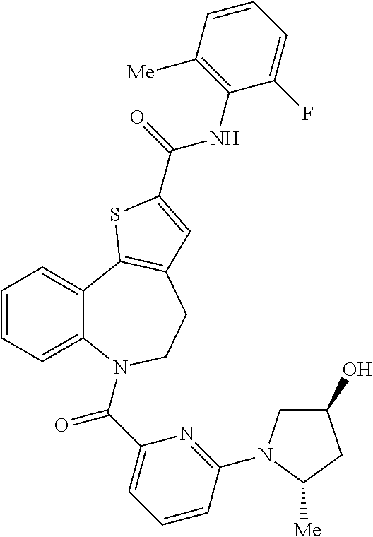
C1=CC=C2C(=C1)C1=C(CCN2C(C2=CC=CC(N3CC(O)CC3[Me])=N2)=O)C=C(C(=O)NC2=C([Me])C=CC=C2F)S1
